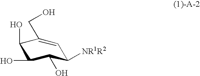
C1([NR1R2])C(O)C(O)C(O)C(CO)=C1
